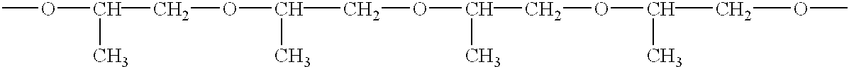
COC(COC(C)COC(COC(COC)C)C)C
